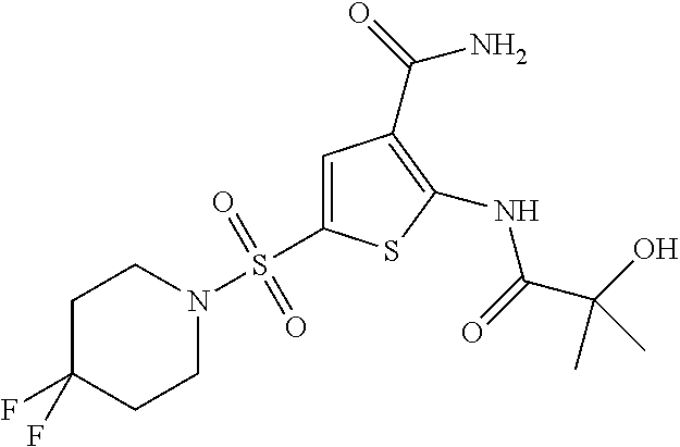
C1(NC(=O)C(O)(C)C)=C(C(=O)N)C=C(S(N2CCC(F)(F)CC2)(=O)=O)S1
